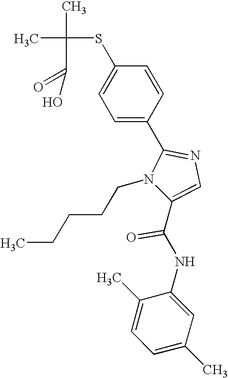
CC(C)(SC1=CC=C(C2=NC=C(C(NC3=CC(C)=CC=C3C)=O)N2CCCCC)C=C1)C(=O)O
